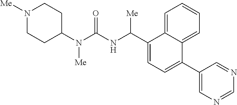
C1(N(C(NC(C2=CC=C(C3=CN=CN=C3)C3=CC=CC=C23)[Me])=O)[Me])CCN([Me])CC1
